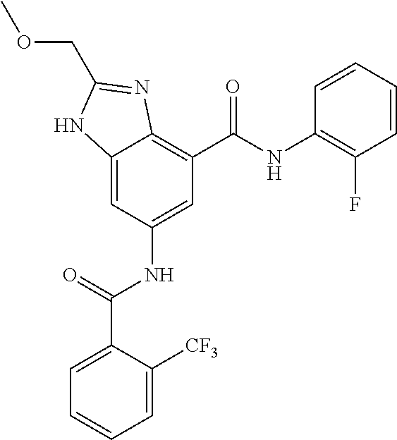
C12=CC(NC(=O)C3=CC=CC=C3[CF3])=CC(C(=O)NC3=C(F)C=CC=C3)=C1N=C(COC)N2
